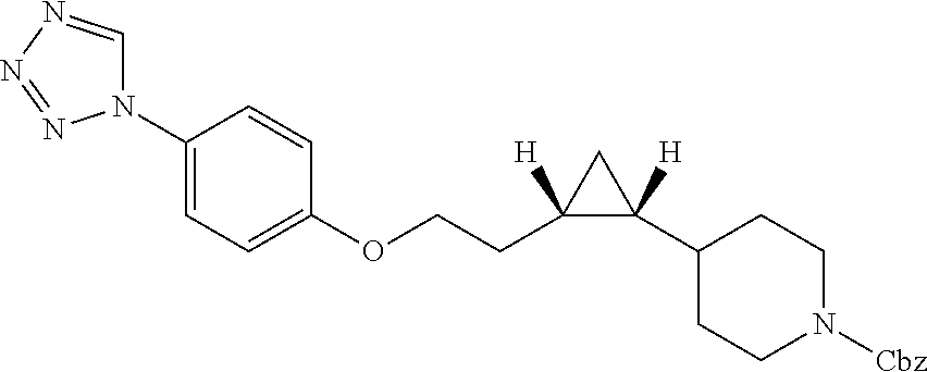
C1=C(N2C=NN=N2)C=CC(OCCC2([H])C(C3CCN([Cbz])CC3)([H])C2)=C1
